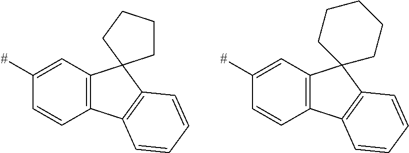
C1([#])=CC2=C(C=C1)C1=C(C=CC=C1)C21CCCC1.C1([#])=CC2=C(C=C1)C1=C(C=CC=C1)C21CCCCC1
